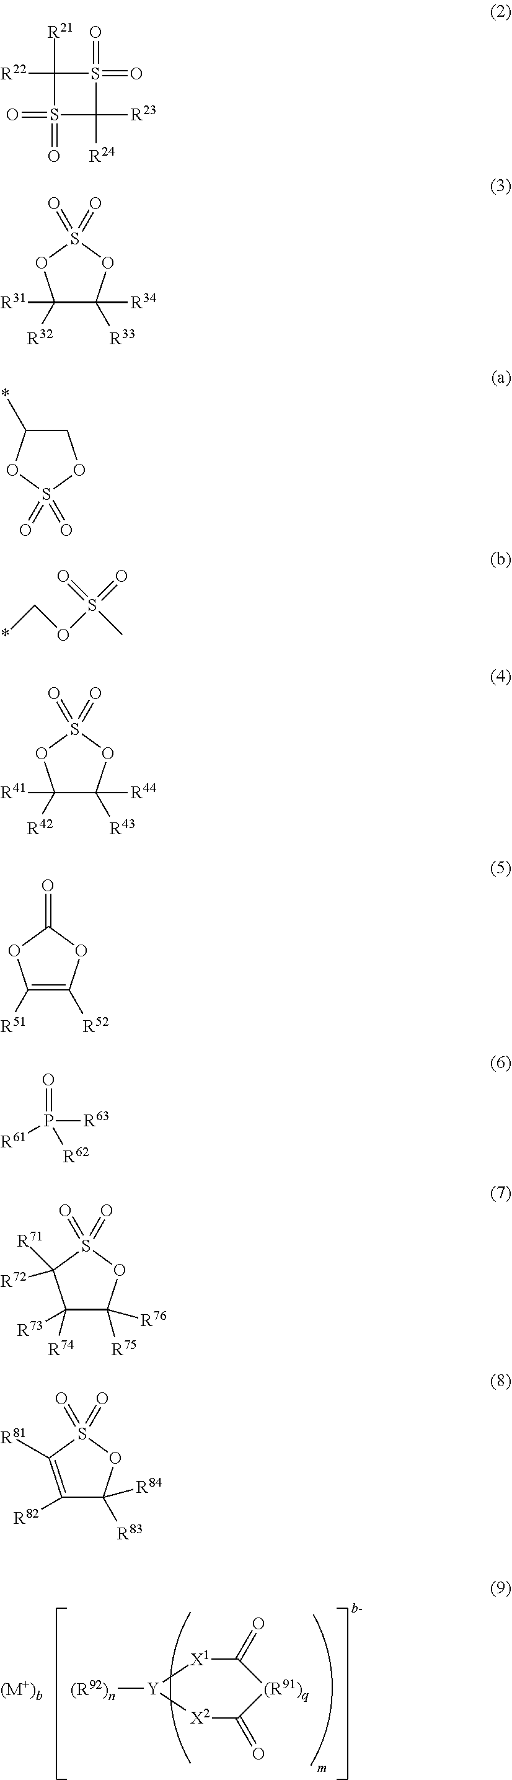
O=C1[X1][Y]([(R92)n])[X2]C(=O)[(R91)q]1.S1(=O)(=O)C([R21])([R22])S(=O)(=O)C1([R24])[R23].C1([R31])([R32])C([R33])([R34])OS(=O)(=O)O1.C1(*)COS(=O)(=O)O1.O=S(=O)(C)OC*.C1([R41])([R42])C([R43])([R44])OS(=O)(=O)O1.C1([R51])=C([R52])OC(=O)O1.[R63]P([R61])(=O)[R62].C1([R73])([R74])C([R75])([R76])OS(=O)(=O)C1([R72])[R71].C1([R82])=C([R81])S(=O)(=O)OC1([R83])[R84]
